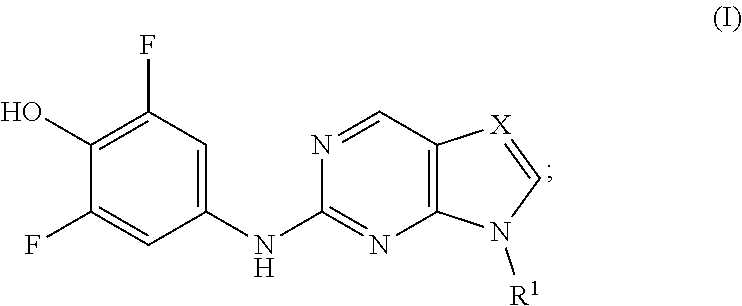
C1(F)=CC(NC2=NC3=C(C=N2)[X]=CN3[R1])=CC(F)=C1O
